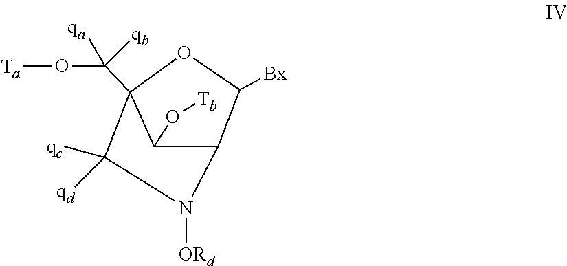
C1([qd])([qc])C2(C(O[Ta])([qa])[qb])OC([Bx])C(C2O[Tb])N1[ORd]
